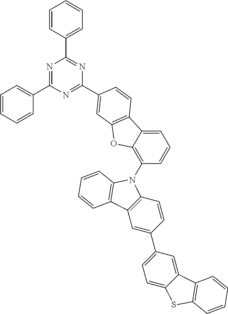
C1=CC=CC(C2=NC(C3=CC=CC=C3)=NC(C3=CC4=C(C5=CC=CC(N6C7=C(C=C(C8=CC=C9C(=C8)C8=C(S9)C=CC=C8)C=C7)C7=C6C=CC=C7)=C5O4)C=C3)=N2)=C1
